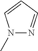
N1(C)N=CC=C1
